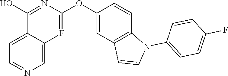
C12=CC=NC=C1F=C(OC1=CC3=C(C=C1)N(C1=CC=C(F)C=C1)C=C3)N=C2O
